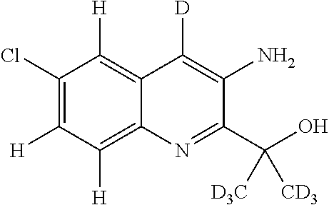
C12=C([H])C(Cl)=C([H])C([H])=C1N=C(C(O)([CD3])[D3C])C(N)=C2[D]
